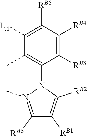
C1([RB6])=N(C)N(C2=C(C)C([LA])=C([RB5])C([RB4])=C2[RB3])C([RB2])=C1[RB1]
